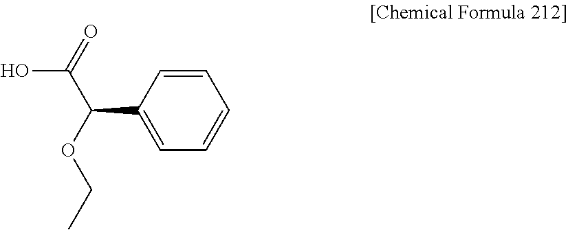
C1=C(C(C(=O)O)OCC)C=CC=C1
